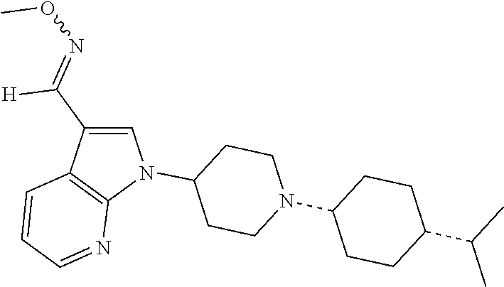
N1(C2CCN(C3CCC(C(C)C)CC3)CC2)C=C(C([H])=NOC)C2=C1N=CC=C2
